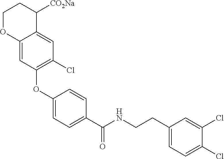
C1(OC2=C(Cl)C=C3C(=C2)OCCC3[CO2Na])=CC=C(C(NCCC2=CC=C(Cl)C(Cl)=C2)=O)C=C1
